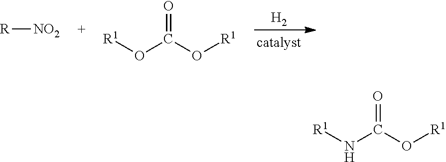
[H2].[R][NO2].O=C(O[R1])O[R1].O=C(O[R1])N[R1]
